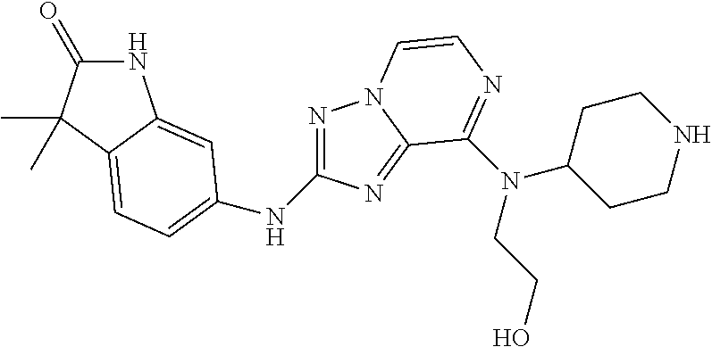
N1=C(NC2=CC=C3C(C)(C)C(=O)NC3=C2)N=C2N1C=CN=C2N(C1CCNCC1)CCO
